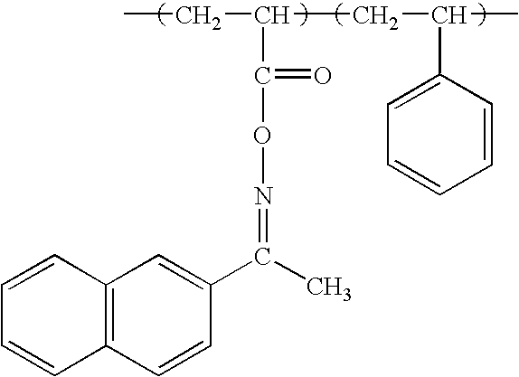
CCC(CC(C)C1=CC=CC=C1)C(ON=C(C)C1=CC2=C(C=C1)C=CC=C2)=O
